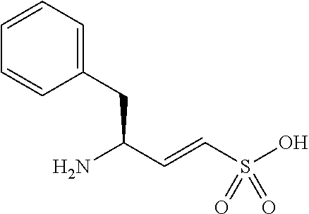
C1(CC(N)C=CS(O)(=O)=O)=CC=CC=C1
